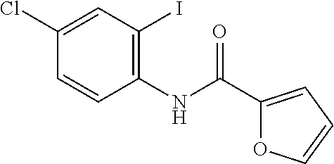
C1(NC(=O)C2=CC=CO2)=C(I)C=C(Cl)C=C1
